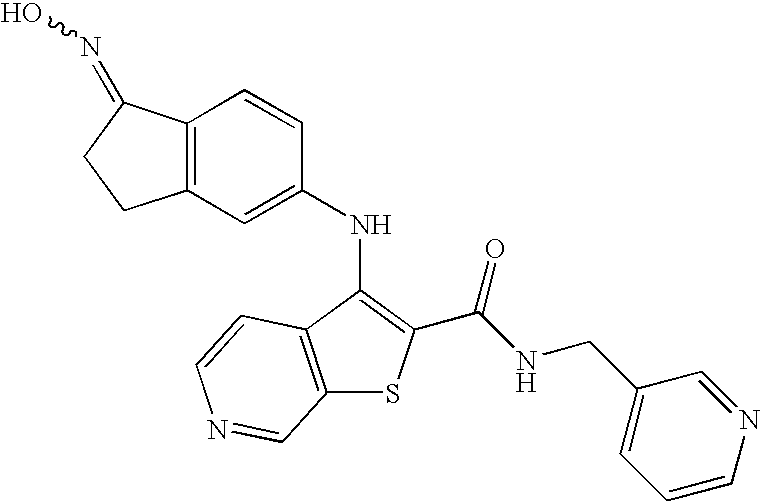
C12=C(C=C(NC3=C(C(NCC4=CC=CN=C4)=O)SC4=C3C=CN=C4)C=C1)CCC2=NO
